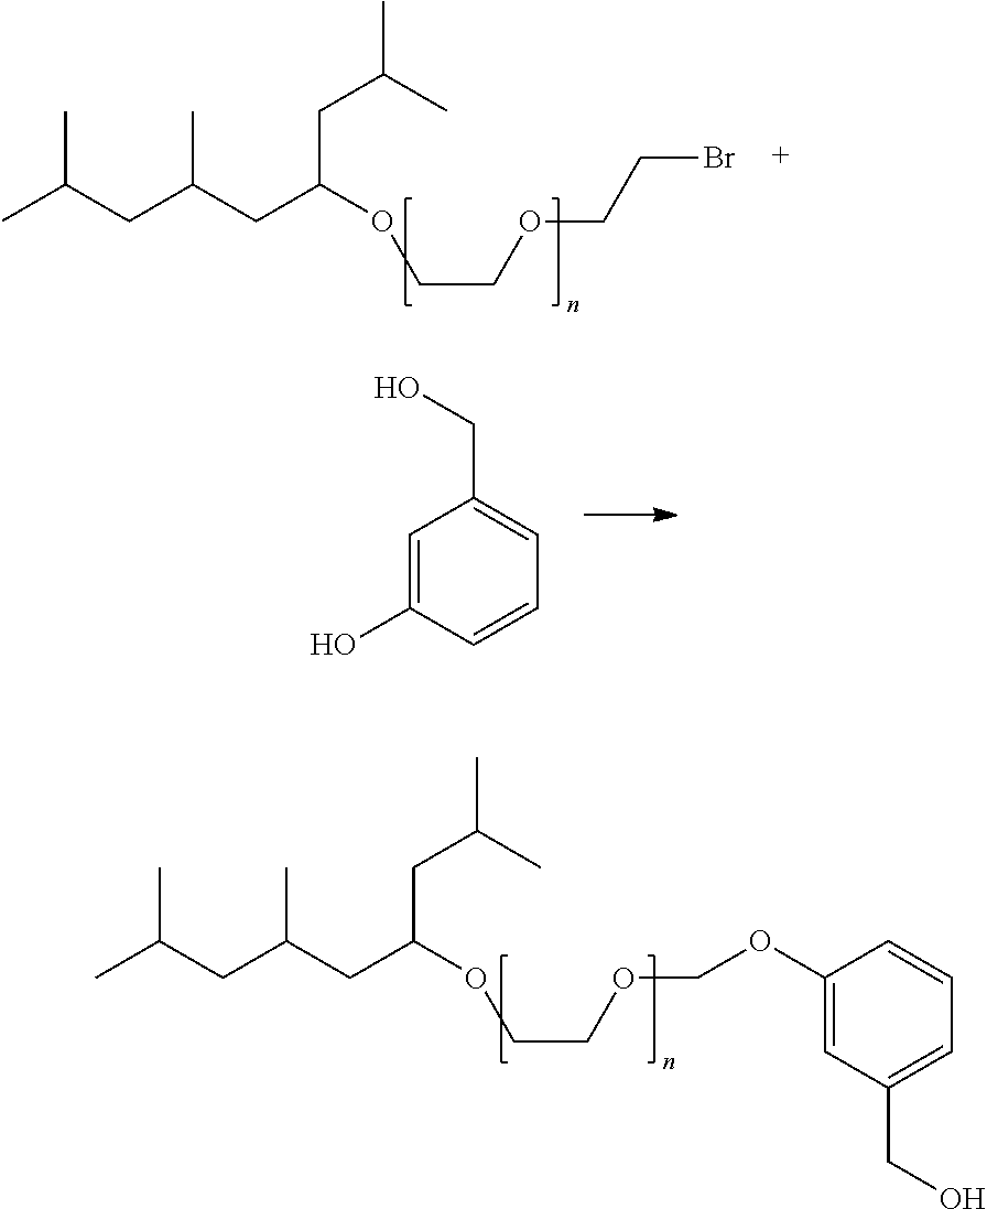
CC(CC(CC(OCCOCCBr)CC(C)C)C)C.C1=C(O)C=CC=C1CO.CC(CC(CC(OCCOCOC1=CC(CO)=CC=C1)CC(C)C)C)C
